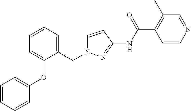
C1(CN2C=CC(NC(=O)C3=C(C)C=NC=C3)=N2)=CC=CC=C1OC1=CC=CC=C1
